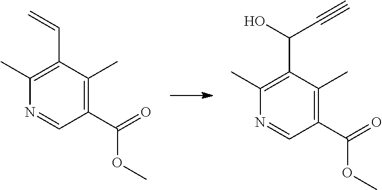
C1(C(O)C#C)=C(C)N=CC(C(=O)OC)=C1C.C1(C=C)=C(C)N=CC(C(=O)OC)=C1C
